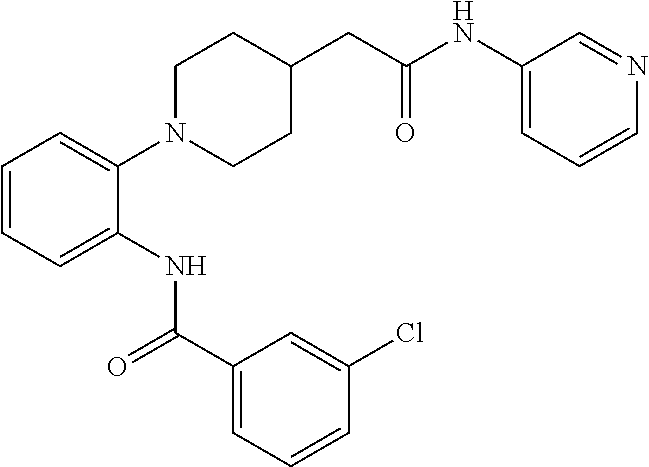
C1=CC=C(NC(C2=CC=CC(Cl)=C2)=O)C(N2CCC(CC(=O)NC3=CC=CN=C3)CC2)=C1
